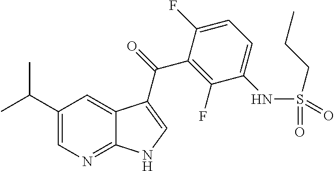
C1(C(C)C)=CN=C2C(=C1)C(C(=O)C1=C(F)C(NS(CCC)(=O)=O)=CC=C1F)=CN2
